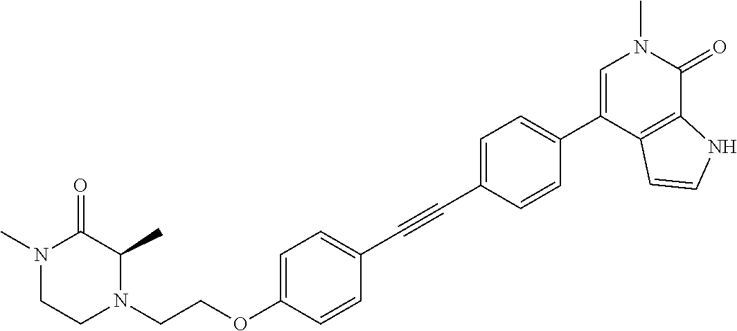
C(OC1=CC=C(C#CC2=CC=C(C3=CN(C)C(=O)C4=C3C=CN4)C=C2)C=C1)CN1C(C)C(=O)N(C)CC1
